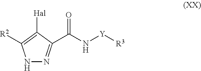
N1N=C(C(N[Y][R3])=O)C([Hal])=C1[R2]
